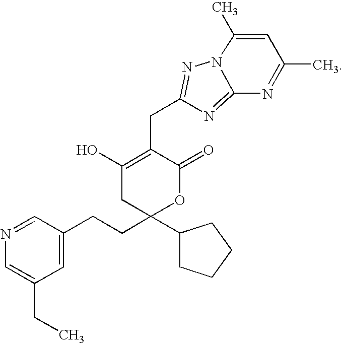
CCC1=CN=CC(CCC2(C3CCCC3)OC(=O)C(CC3=NN4C(=N3)N=C(C)C=C4C)=C(O)C2)=C1
